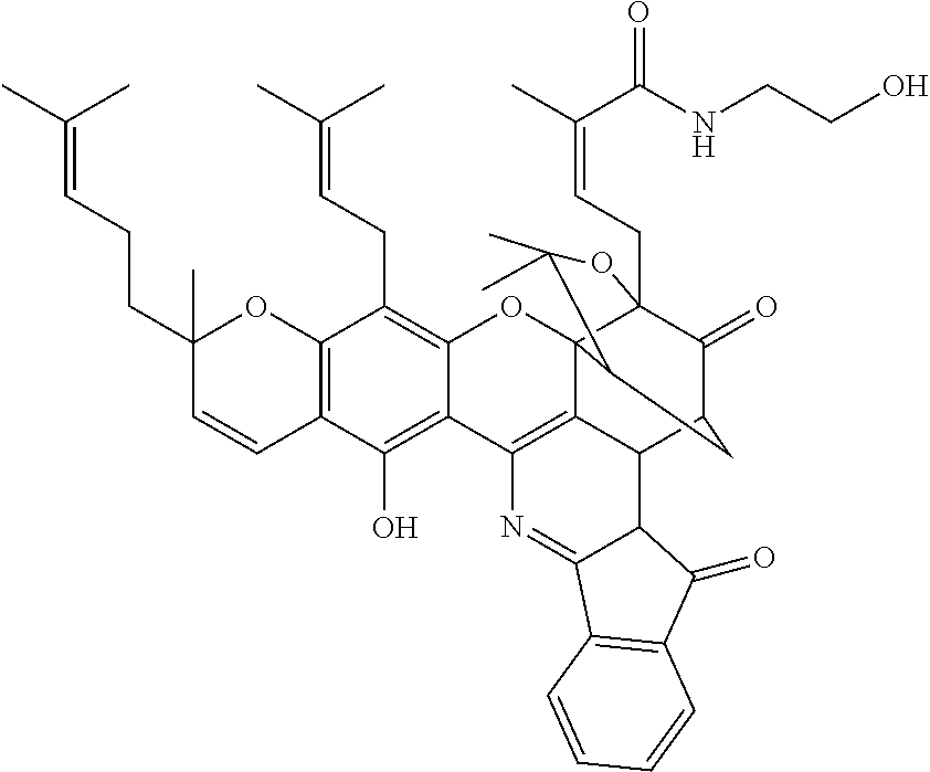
C12=C(C(O)=C3C(=C1CC=C(C)C)OC14C5=C3N=C3C(C5C5C(=O)C1(CC=C(C(=O)NCCO)C)OC(C)(C)C4C5)C(=O)C1=C3C=CC=C1)C=CC(CCC=C(C)C)(C)O2
